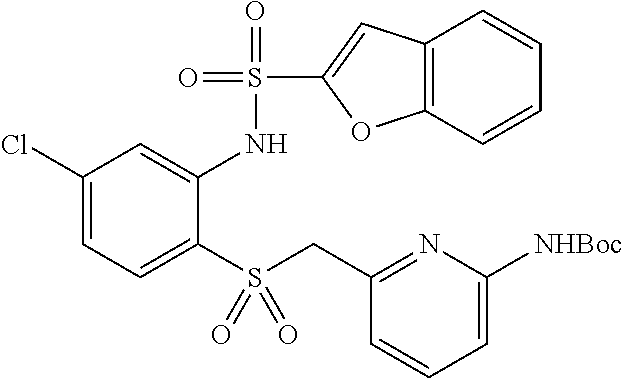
C1(Cl)=CC=C(S(CC2=NC([NHBoc])=CC=C2)(=O)=O)C(NS(=O)(=O)C2=CC3=C(O2)C=CC=C3)=C1
